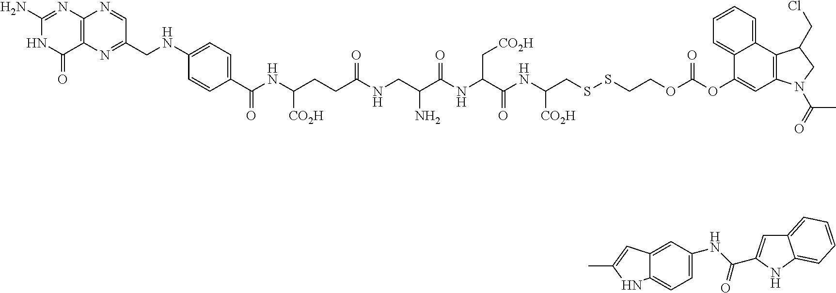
N1C(N)=NC2=C(C1=O)N=C(CNC1=CC=C(C(NC(CCC(NCC(C(NC(C(NC(CSSCCOC(OC3=CC4=C(C5=CC=CC=C35)C(CCl)CN4C(=O)C)=O)[CO2H])=O)C[CO2H])=O)N)=O)[CO2H])=O)C=C1)C=N2.CC1=CC2=CC(NC(=O)C3=CC4=CC=CC=C4N3)=CC=C2N1
